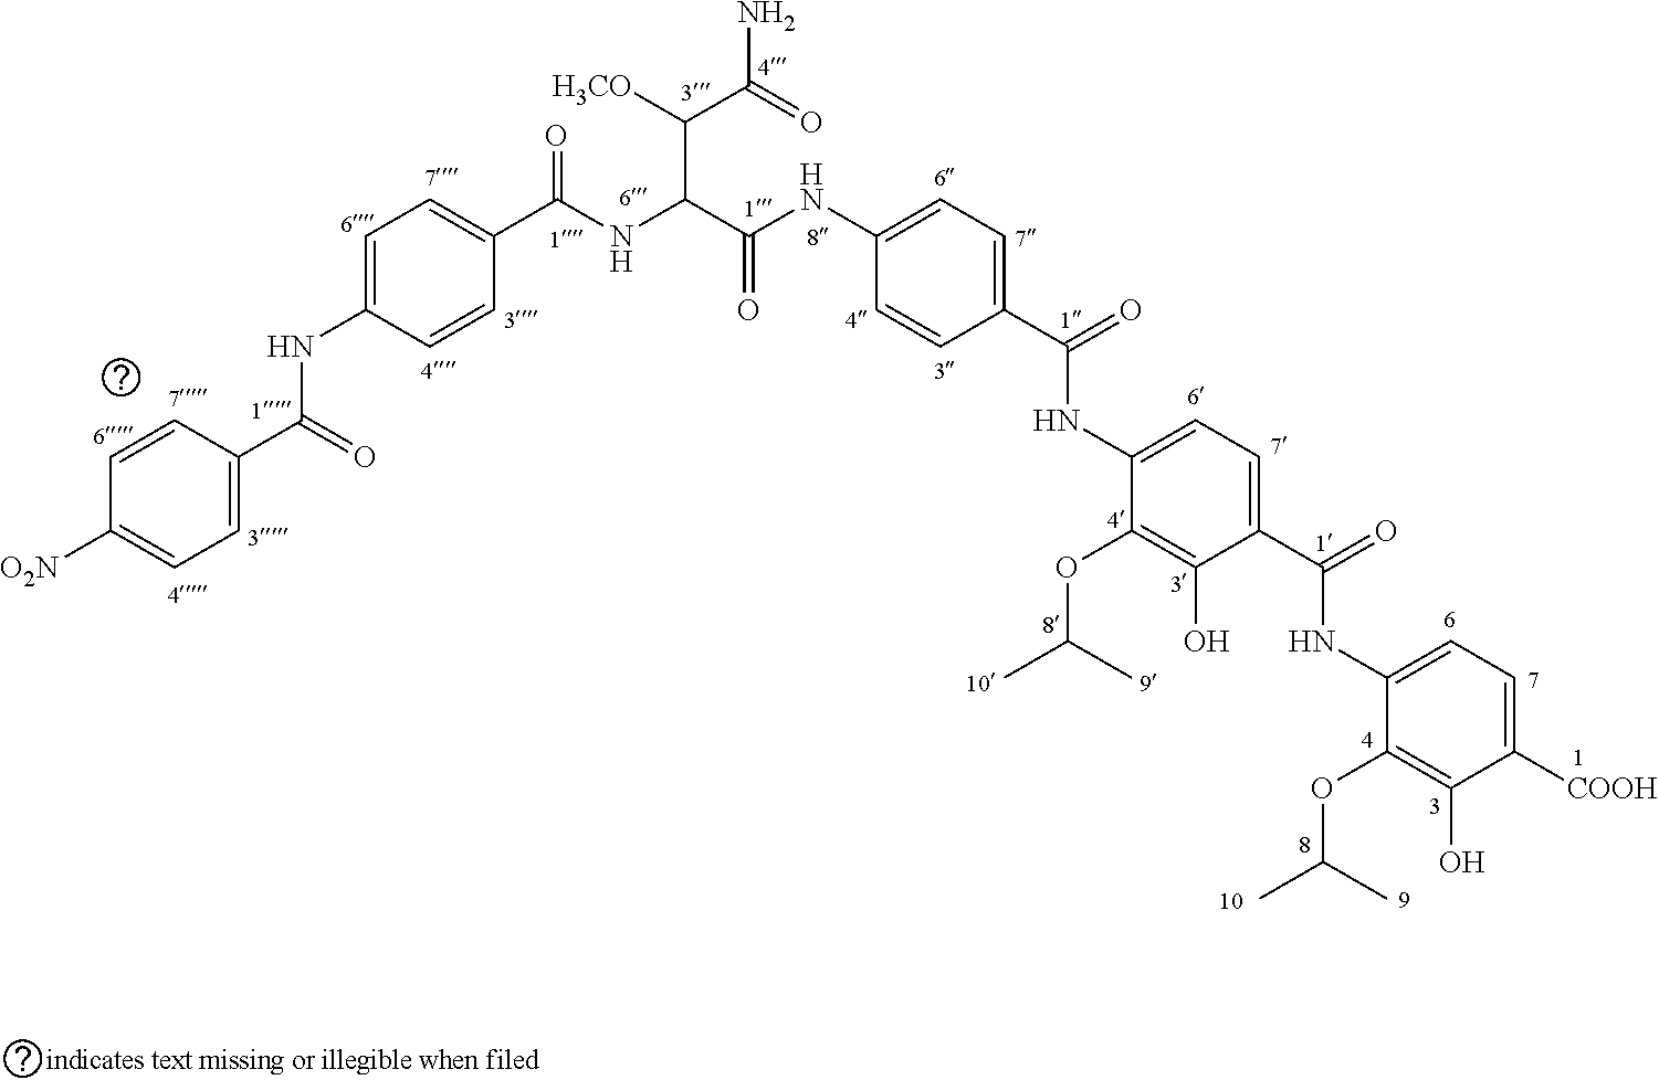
C1=C(NC(C2=CC=C([O2N])C=C2)=O)C=CC(C(NC(C(NC2=CC=C(C(NC3=CC=C(C(NC4=CC=C([COOH])C(O)=C4OC(C)C)=O)C(O)=C3OC(C)C)=O)C=C2)=O)C([H3CO])C(N)=O)=O)=C1
